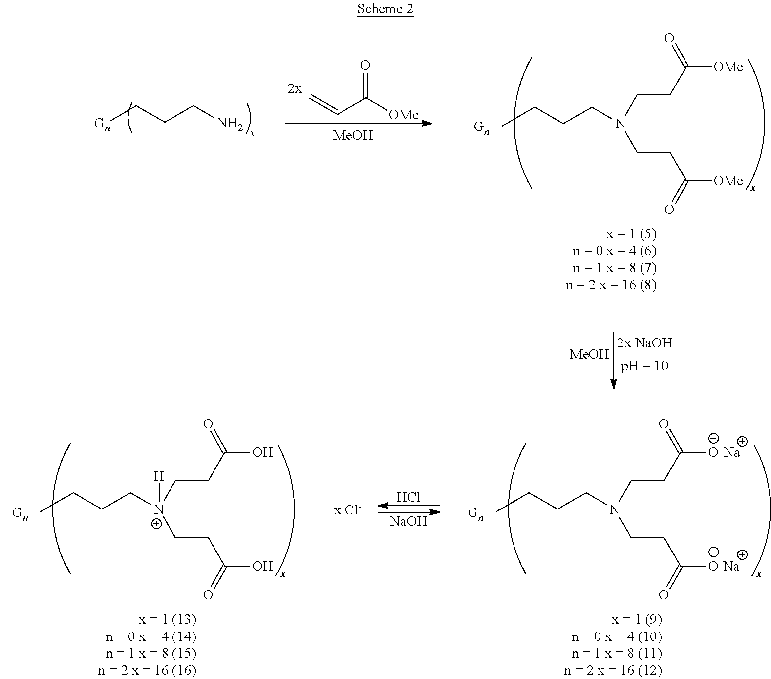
[Gn]CCCN.[Gn].C(CCN(CCC([OMe])=O)CCC([OMe])=O)C.C=CC([OMe])=O.[MeOH].[MeOH].[NaOH].Cl.[Gn].C(CC[N+](CCC(O)=O)(CCC(O)=O)[H])C.[Gn].C(CCN(CCC([O-])=O)CCC([O-])=O)C.[Na].[Na]
